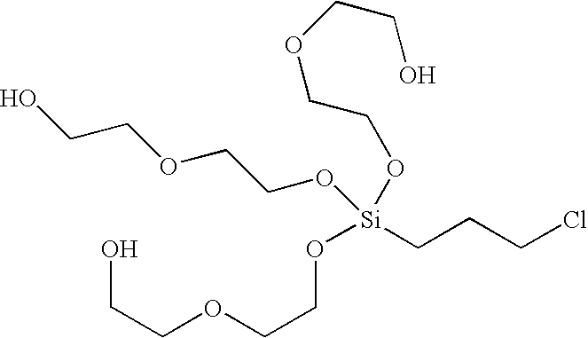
OCCOCCO[Si](CCCCl)(OCCOCCO)OCCOCCO
